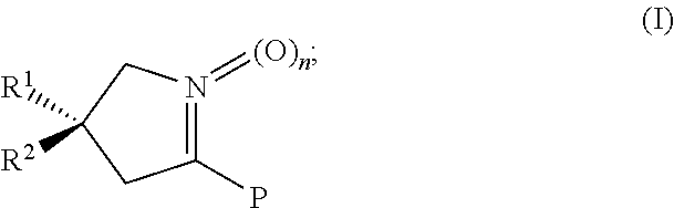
C1(P)=N(=[(O)n])CC([R1])([R2])C1
